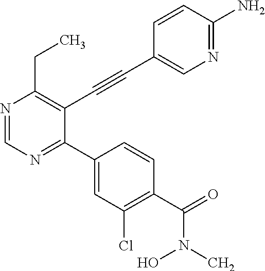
N1=CN=C(C2=CC(Cl)=C(C(=O)N(O)C)C=C2)C(C#CC2=CN=C(N)C=C2)=C1CC
